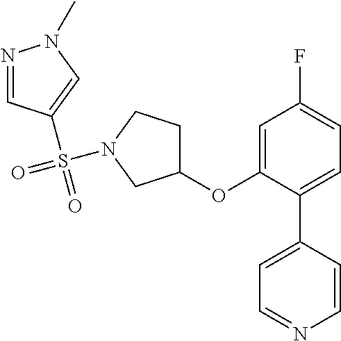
C1(OC2=CC(F)=CC=C2C2=CC=NC=C2)CCN(S(=O)(=O)C2=CN(C)N=C2)C1
